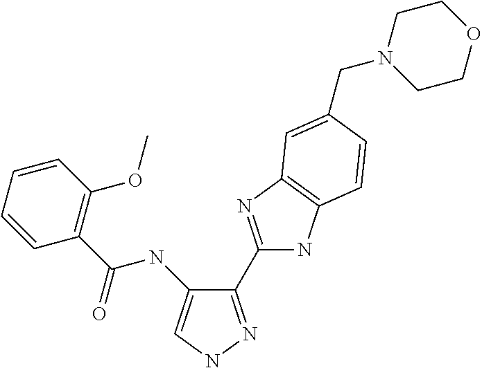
C1=CC=CC(C(NC2=CNN=C2C2=NC3=C(N2)C=CC(CN2CCOCC2)=C3)=O)=C1OC
